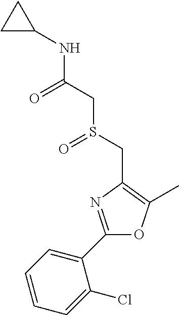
C1=CC=C(C2=NC(CS(CC(NC3CC3)=O)=O)=C(C)O2)C(Cl)=C1
